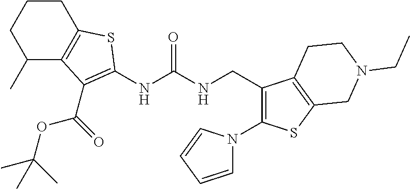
C1CCC(C)C2=C1SC(NC(NCC1=C(N3C=CC=C3)SC3=C1CCN(CC)C3)=O)=C2C(OC(C)(C)C)=O
